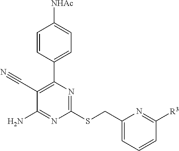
C1=C(C2=C(C#N)C(N)=NC(SCC3=CC=CC([R3])=N3)=N2)C=CC([NHAc])=C1
